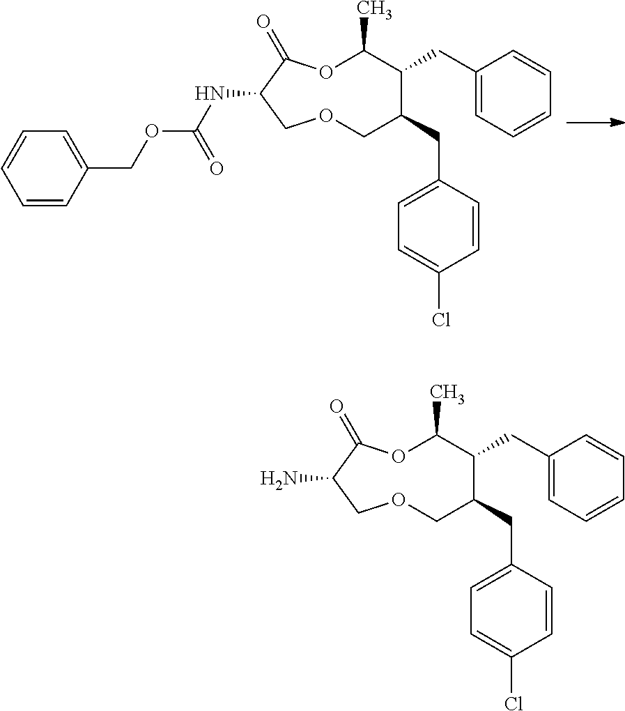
C(C1C(CC2=CC=C(Cl)C=C2)COCC(NC(OCC2=CC=CC=C2)=O)C(=O)OC1C)C1=CC=CC=C1.C(C1C(CC2=CC=C(Cl)C=C2)COCC(N)C(=O)OC1C)C1=CC=CC=C1
